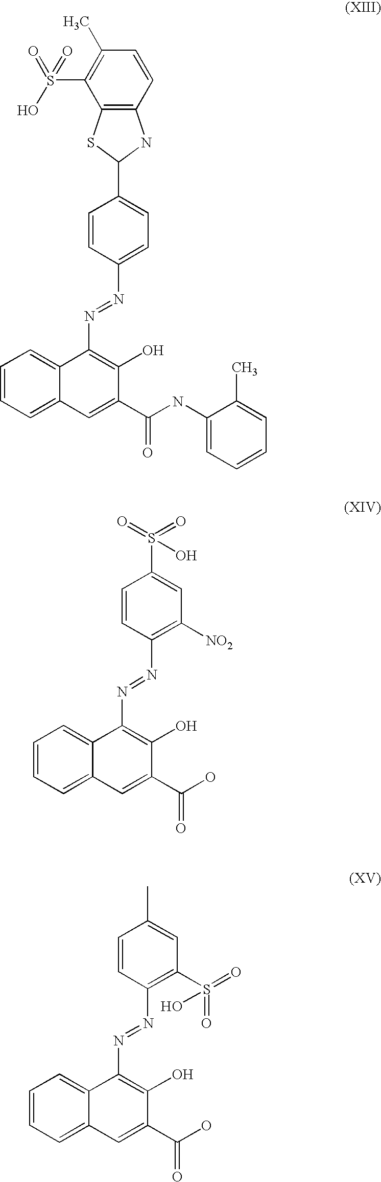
C1=CC=C2C(=C1)C(N=NC1=CC=C(C3NC4=C(S3)C(S(=O)(=O)O)=C(C)C=C4)C=C1)=C(O)C(C(NC1=CC=CC=C1C)=O)=C2.C1=CC=C2C(=C1)C(N=NC1=C([NO2])C=C(S(=O)(=O)O)C=C1)=C(O)C(C(O)=O)=C2.C1=CC=C2C(=C1)C(N=NC1=C(S(=O)(=O)O)C=C(C)C=C1)=C(O)C(C(O)=O)=C2
